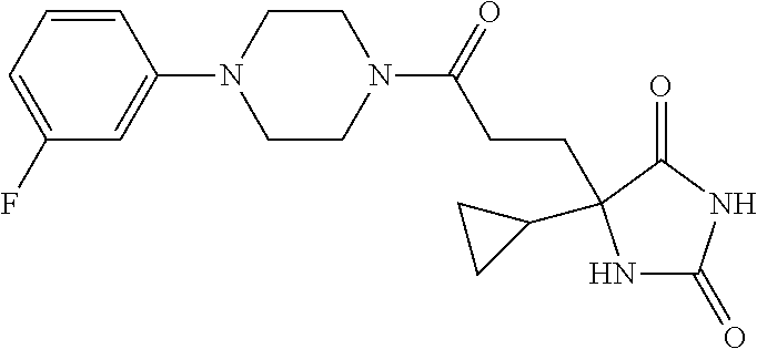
C1=CC=C(F)C=C1N1CCN(C(=O)CCC2(C3CC3)NC(=O)NC2=O)CC1
